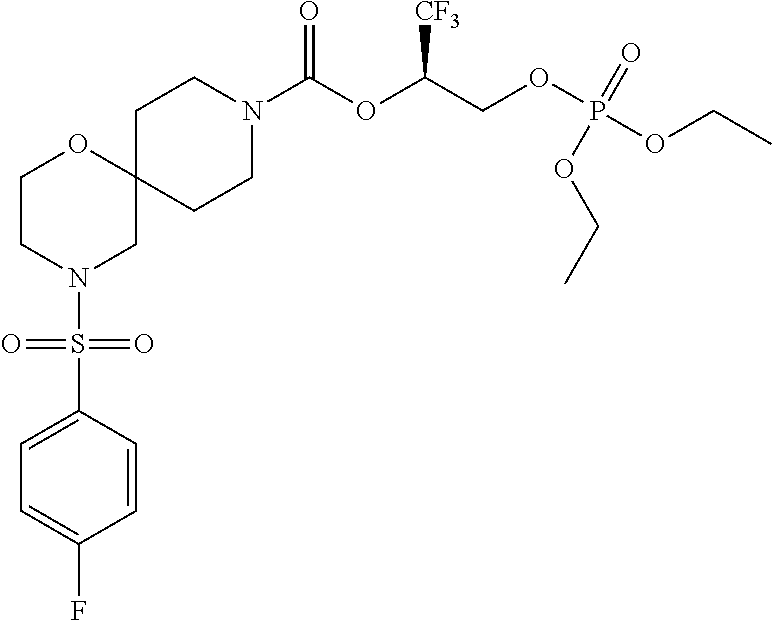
C12(CCN(C(OC(COP(OCC)(=O)OCC)[CF3])=O)CC1)OCCN(S(C1=CC=C(F)C=C1)(=O)=O)C2
